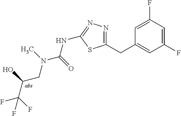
C1=C(F)C=C(F)C=C1CC1=NN=C(NC(=O)N(C)CC(C(F)(F)F)O)S1
